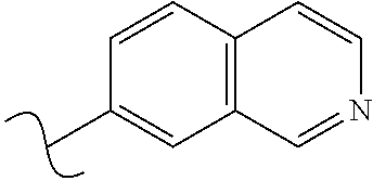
CC1=CC2=C(C=C1)C=CN=C2
